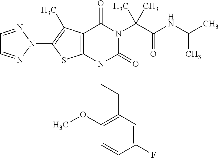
C12=C(C(C)=C(N3N=CC=N3)S1)C(=O)N(C(C(=O)NC(C)C)(C)C)C(=O)N2CCC1=C(OC)C=CC(F)=C1
